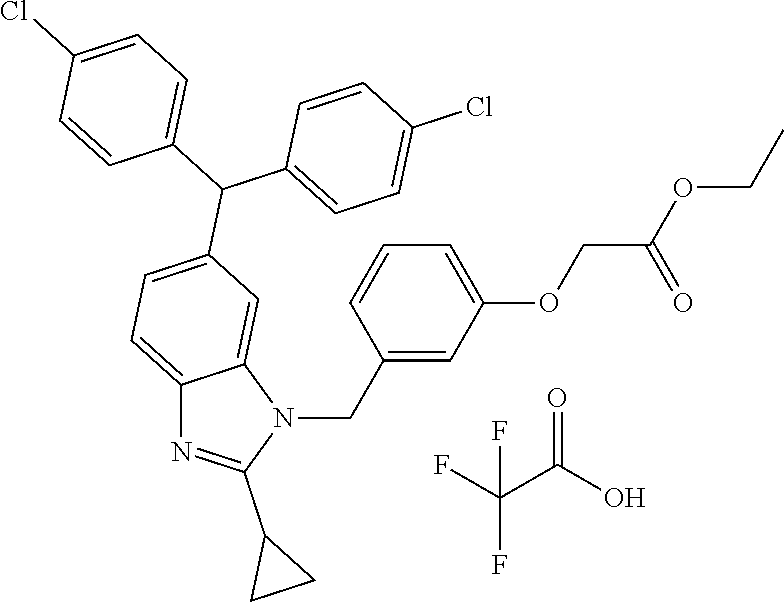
C1=CC(CN2C3=CC(C(C4=CC=C(Cl)C=C4)C4=CC=C(Cl)C=C4)=CC=C3N=C2C2CC2)=CC(OCC(OCC)=O)=C1.FC(C(O)=O)(F)F
